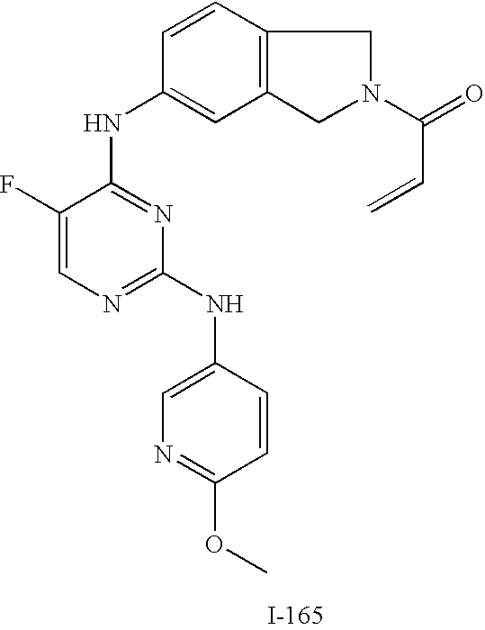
C1(F)=CN=C(NC2=CN=C(OC)C=C2)N=C1NC1=CC2=C(C=C1)CN(C(=O)C=C)C2
